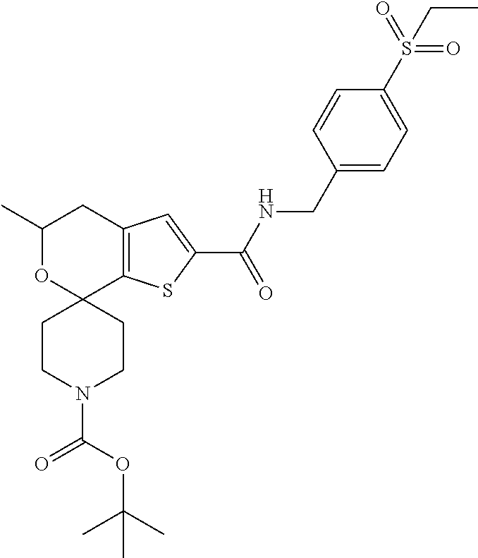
C1(C)OC2(C3=C(C1)C=C(C(=O)NCC1=CC=C(S(=O)(CC)=O)C=C1)S3)CCN(C(OC(C)(C)C)=O)CC2
